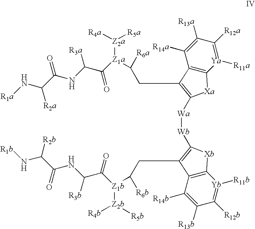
C(C([R6a])[Z1a]([Z2a]([R5a])[R4a])C(C(NC(C(N[R1a])[R2a])=O)[R3a])=O)C1=C([Wa][Wb]C2=C(CC([R6b])[Z1b]([Z2b]([R4b])[R5b])C(C(NC(C(N[R1b])[R2b])=O)[R3b])=O)C3=C([Yb]([R11b])=C([R12b])C([R13b])=C3[R14b])[Xb]2)[Xa]C2=C1C([R14a])=C([R13a])C([R12a])=[Ya]2[R11a]
